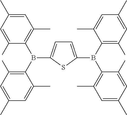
C1=C(C)C=C(C)C(B(C2=C(C)C=C(C)C=C2C)C2=CC=C(B(C3=C(C)C=C(C)C=C3C)C3=C(C)C=C(C)C=C3C)S2)=C1C
